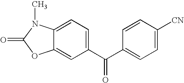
C12=CC(C(C3=CC=C([CN])C=C3)=O)=CC=C1N(C)C(=O)O2
